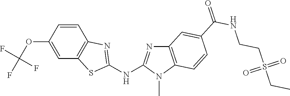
O(C1=CC2=C(C=C1)N=C(NC1=NC3=C(N1C)C=CC(C(NCCS(CC)(=O)=O)=O)=C3)S2)C(F)(F)F
